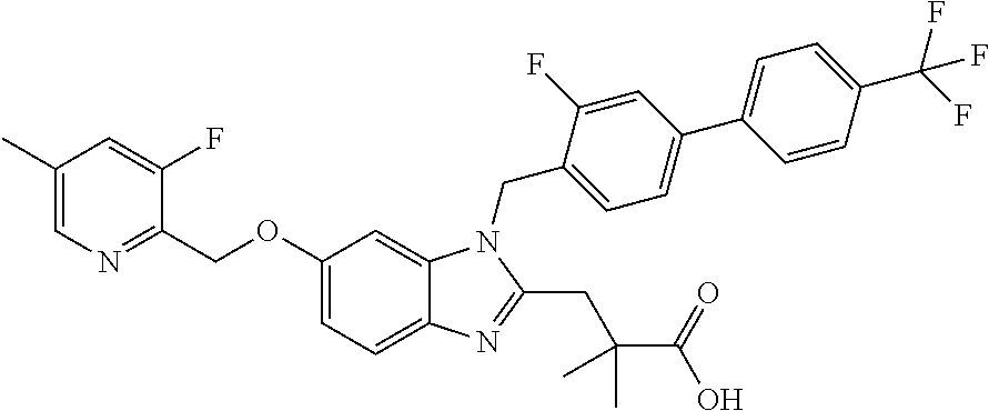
C1(COC2=CC=C3C(=C2)N(CC2=CC=C(C4=CC=C(C(F)(F)F)C=C4)C=C2F)C(CC(C)(C)C(=O)O)=N3)=NC=C(C)C=C1F
